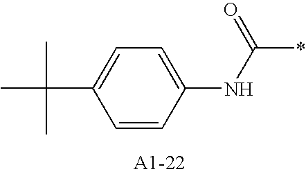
C1(C(C)(C)C)=CC=C(NC(*)=O)C=C1
